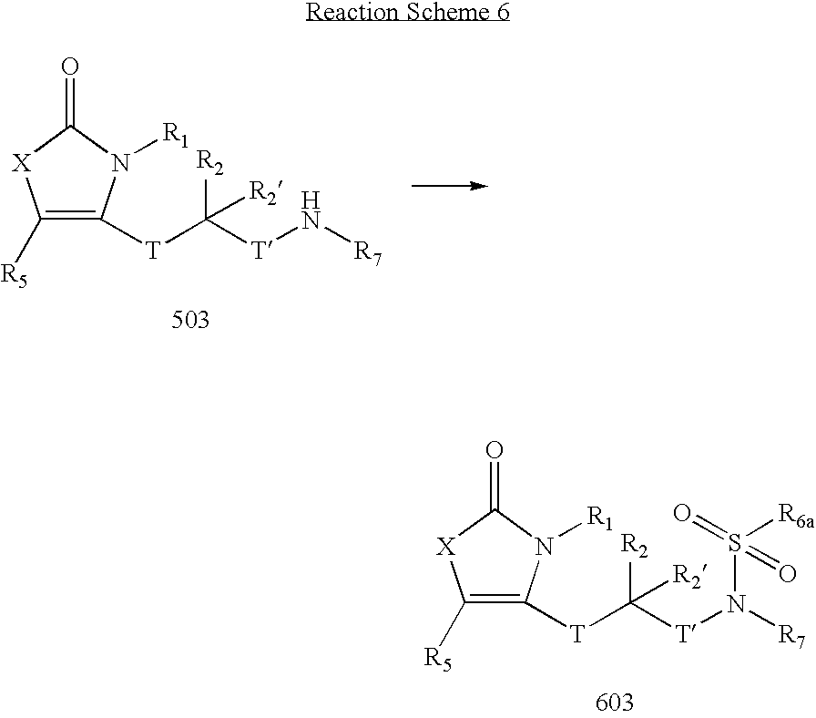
[T](C([T]N([R7])S(=O)([R6a])=O)([R2])[R2])C1=C([R5])[X]C(=O)N1[R1].[T](C([T]N[R7])([R2])[R2])C1=C([R5])[X]C(=O)N1[R1]
